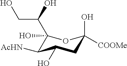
C1(O)(C(CO)O)C([AcHN])C(O)CC(O)([COOMe])O1
